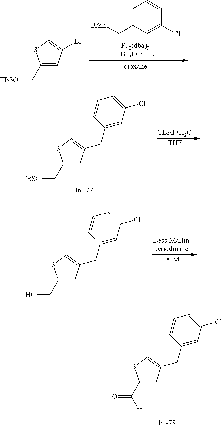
[TBAFH2O].[THF].[TBSO]CC1=CC(CC2=CC(Cl)=CC=C2)=CS1.[Dess-Martinperiodinane].[DCM].OCC1=CC(CC2=CC(Cl)=CC=C2)=CS1.O=C(C1=CC(CC2=CC(Cl)=CC=C2)=CS1)[H].C1=C(C[BrZn])C=C(Cl)C=C1.[TBSO]CC1=CC(Br)=CS1
